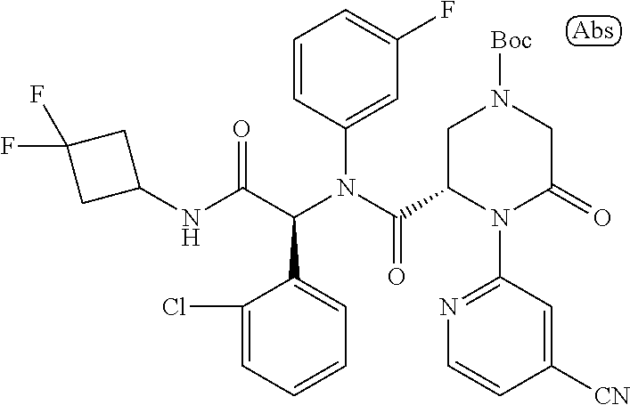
C1(NC(C(N(C(=O)C2N(C3=NC=CC([CN])=C3)C(=O)CN([Boc])C2)C2=CC(F)=CC=C2)C2=CC=CC=C2Cl)=O)CC(F)(F)C1
